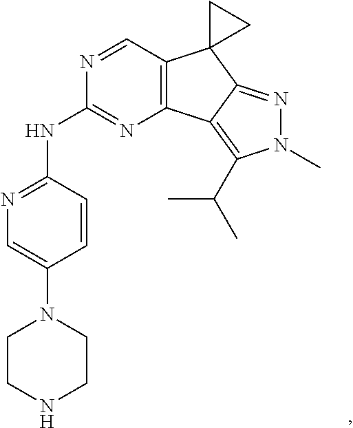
C12=C(C3=C(C(C)C)N(C)N=C3C13CC3)N=C(NC1=NC=C(N3CCNCC3)C=C1)N=C2
